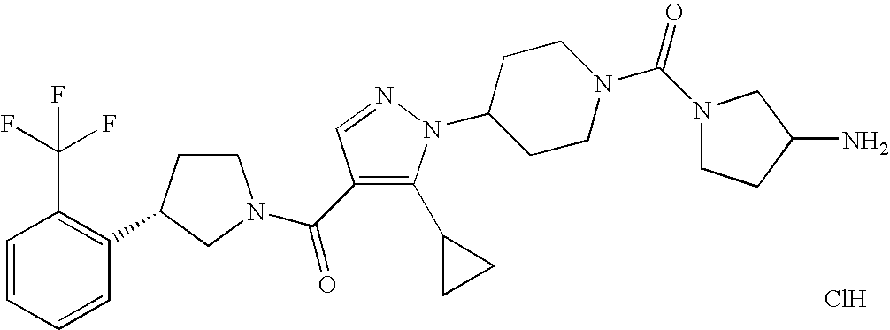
Cl.C1CC(C2=C(C(F)(F)F)C=CC=C2)CN1C(=O)C1=C(C2CC2)N(C2CCN(C(=O)N3CCC(N)C3)CC2)N=C1
